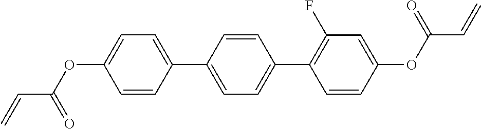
C1=CC(C2=CC=C(C3=C(F)C=C(OC(C=C)=O)C=C3)C=C2)=CC=C1OC(C=C)=O
